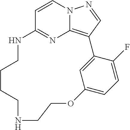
C1=CN2C3=C(C=N2)C2=CC(=CC=C2F)OCCNCCCCNC1=N3
